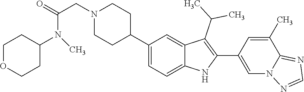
C1(C2CCN(CC(=O)N(C)C3CCOCC3)CC2)=CC=C2C(=C1)C(C(C)C)=C(C1=CN3C(=NC=N3)C(C)=C1)N2
